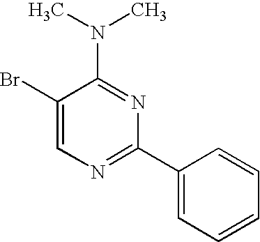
C1(Br)=CN=C(C2=CC=CC=C2)N=C1N(C)C
